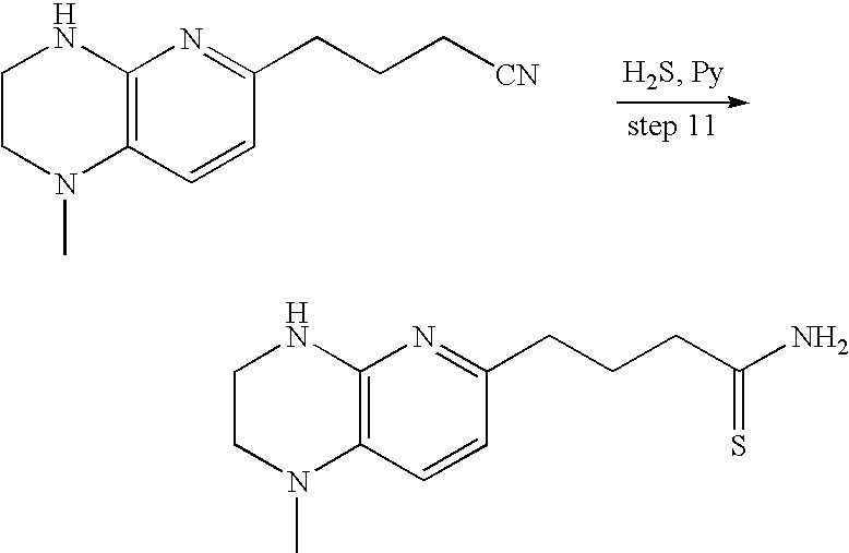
C12=C(C=CC(CCC[CN])=N1)N(C)CCN2.C12=C(C=CC(CCCC(N)=S)=N1)N(C)CCN2
